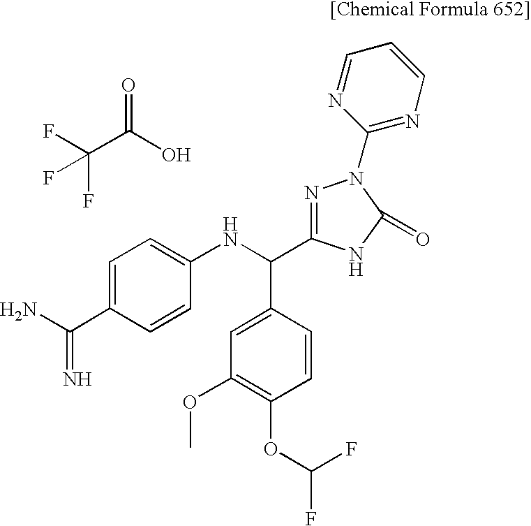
C1=C(C(N)=N)C=CC(NC(C2=CC(OC)=C(OC(F)F)C=C2)C2=NN(C3=NC=CC=N3)C(=O)N2)=C1.C(C(O)=O)(F)(F)F
